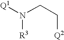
[Q1]N(CC[Q2])[R3]
